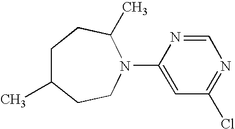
C1(N2CCC(C)CCC2C)=CC(Cl)=NC=N1
